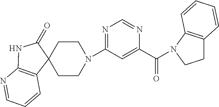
C12=C(N=CC=C1)NC(=O)C21CCN(C2=NC=NC(C(=O)N3C4=C(C=CC=C4)CC3)=C2)CC1
